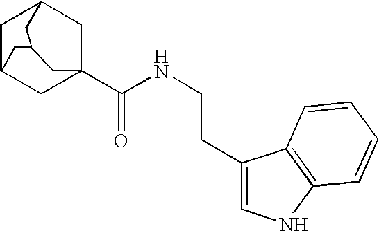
C1C2CC3(C(NCCC4=CNC5=C4C=CC=C5)=O)CC1CC(C2)C3
